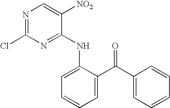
N1=C(Cl)N=C(NC2=CC=CC=C2C(=O)C2=CC=CC=C2)C([NO2])=C1
